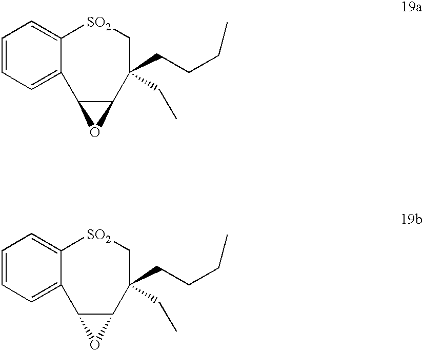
C1=CC=C2C(=C1)[SO2]CC(CCCC)(CC)C1C2O1.C1=CC=C2C(=C1)[SO2]CC(CCCC)(CC)C1C2O1
